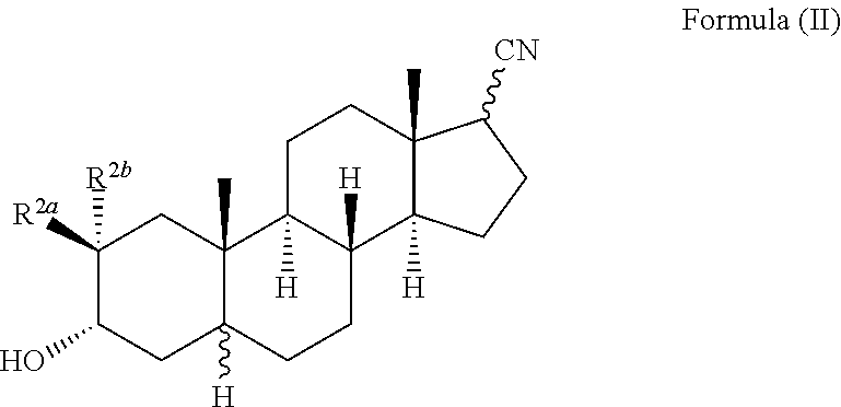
C1([R2a])([R2b])C(O)CC2([H])C(C)(C1)C1([H])C([H])(CC2)C2([H])C(C)(CC1)C([CN])CC2
